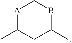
[A]1C(C)CC(C)BC1
